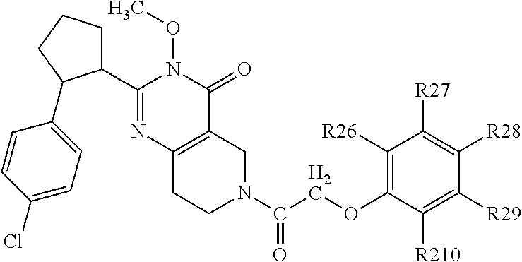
C1([R26])=C(OCC(N2CC3=C(CC2)N=C(C2CCCC2C2=CC=C(Cl)C=C2)N(OC)C3=O)=O)C([R210])=C([R29])C([R28])=C1[R27]
